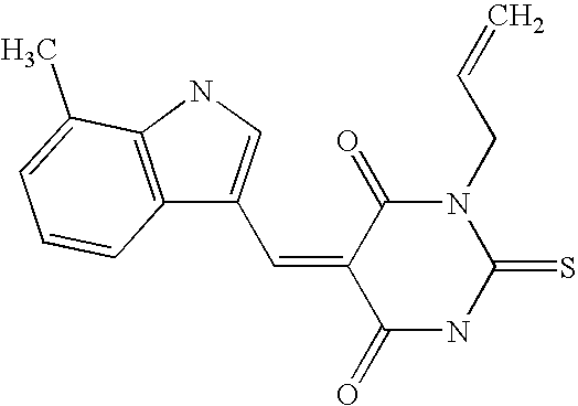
N1C(=S)N(CC=C)C(=O)C(=CC2=CNC3=C2C=CC=C3C)C1=O
